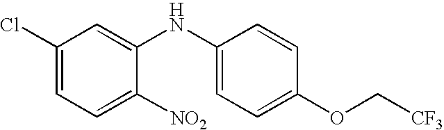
C1(Cl)=CC=C([NO2])C(NC2=CC=C(OC[CF3])C=C2)=C1
